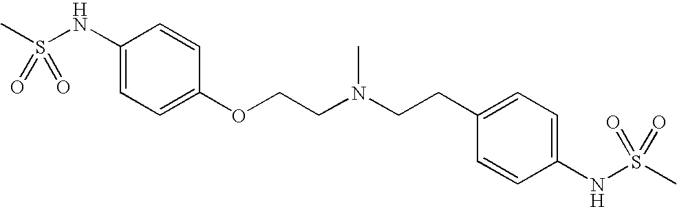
C1(NS(C)(=O)=O)=CC=C(OCCN(CCC2=CC=C(NS(C)(=O)=O)C=C2)C)C=C1
